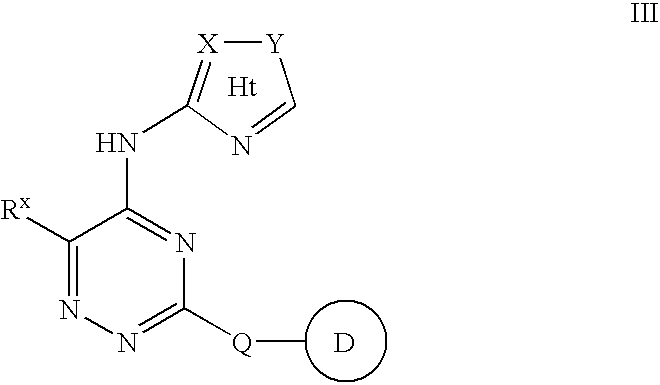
N(C1=NC([Q]C)=NN=C1[Rx])C1=[X][Y]C=N1.[D].[Ht]
